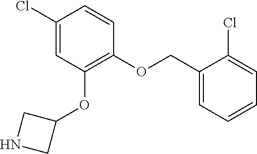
ClC1=CC(OC2CNC2)=C(OCC2=CC=CC=C2Cl)C=C1
